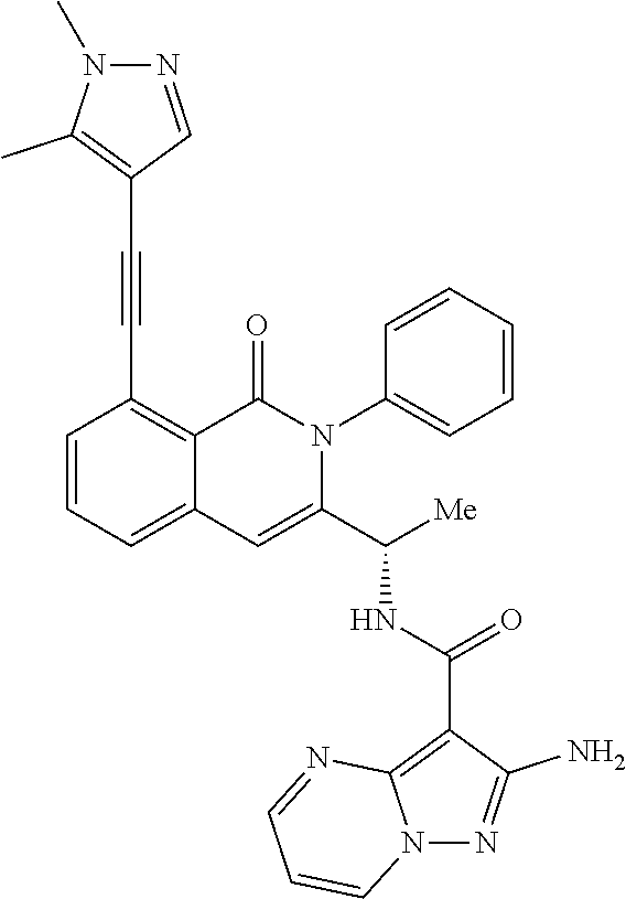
C1=CC=C2C(=C1C#CC1=C(C)N(C)N=C1)C(=O)N(C1=CC=CC=C1)C(C([Me])NC(C1=C3N(N=C1N)C=CC=N3)=O)=C2
